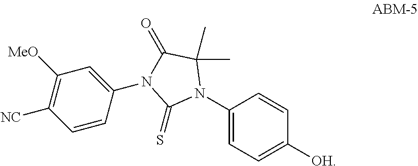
C1(N2C(C)(C)C(=O)N(C3=CC([MeO])=C([NC])C=C3)C2=S)=CC=C([OH])C=C1
